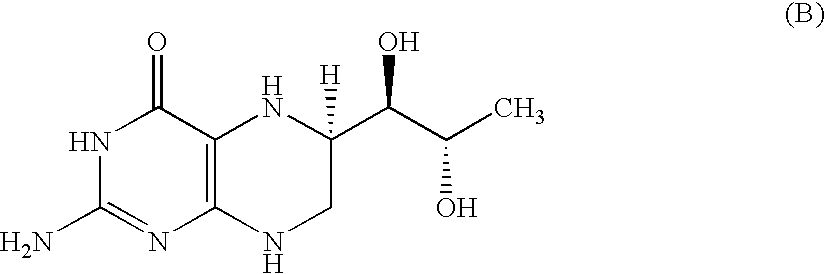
N1C(N)=NC2=C(C1=O)NC(C(C(C)O)O)([H])CN2
